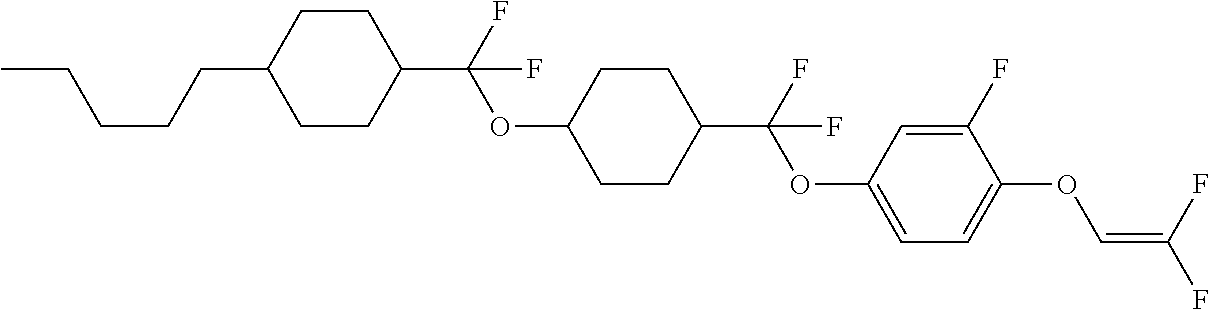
C1CC(C(F)(OC2CCC(C(F)(OC3=CC=C(OC=C(F)F)C(F)=C3)F)CC2)F)CCC1CCCCC
